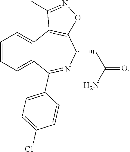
C1=CC=C2C(=C1)C1=C(C(CC(N)=O)N=C2C2=CC=C(Cl)C=C2)ON=C1C
